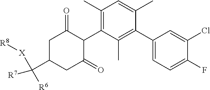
C1(C2=CC=C(F)C(Cl)=C2)=C(C)C(C2C(=O)CC(C([R7])([R6])[X][R8])CC2=O)=C(C)C=C1C
